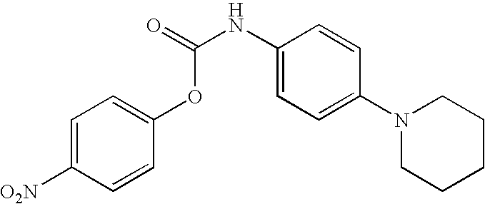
C1(OC(=O)NC2=CC=C(N3CCCCC3)C=C2)=CC=C([O2N])C=C1
